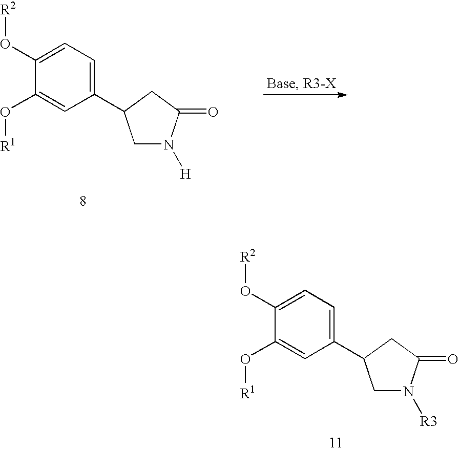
C1(O[R2])=CC=C(C2CN([H])C(=O)C2)C=C1O[R1].C1(O[R2])=CC=C(C2CN([R3])C(=O)C2)C=C1O[R1]
